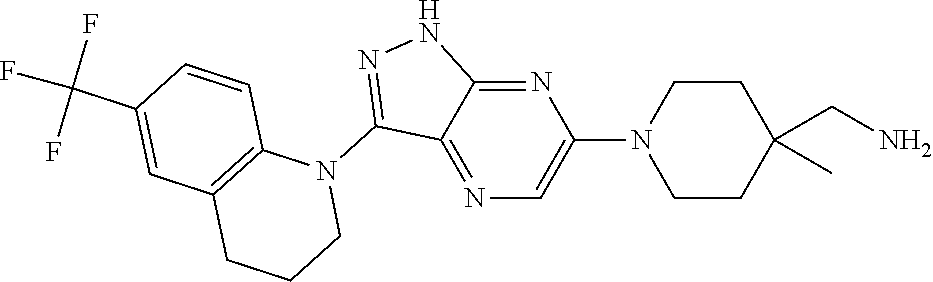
N1(C2=NNC3=NC(N4CCC(C)(CN)CC4)=CN=C23)C2=C(CCC1)C=C(C(F)(F)F)C=C2
